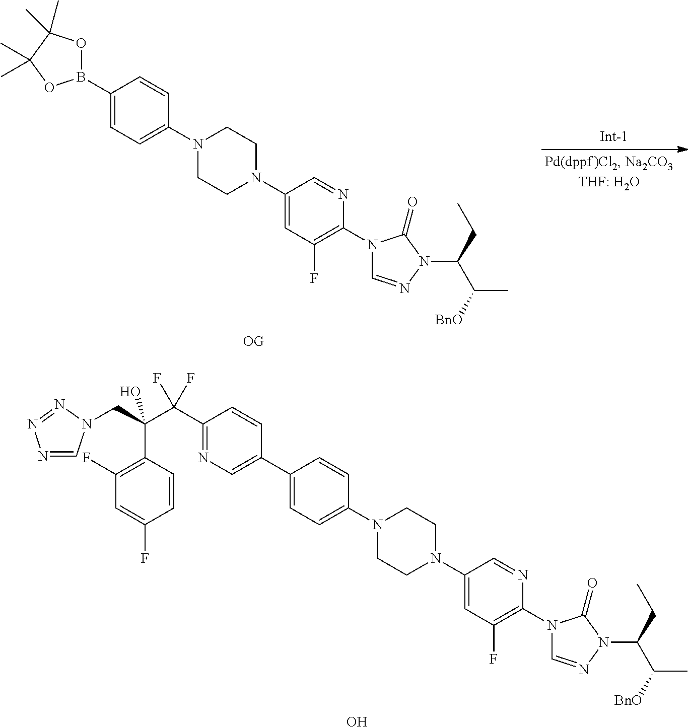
C1(N2CCN(C3=CC=C(B4OC(C)(C)C(C)(C)O4)C=C3)CC2)=CC(F)=C(N2C=NN(C(CC)C([BnO])C)C2=O)N=C1.[OG].O.C1(N2CCN(C3=CC=C(C4=CN=C(C(C(CN5C=NN=N5)(C5=C(F)C=C(F)C=C5)O)(F)F)C=C4)C=C3)CC2)=CC(F)=C(N2C=NN(C(CC)C([BnO])C)C2=O)N=C1
